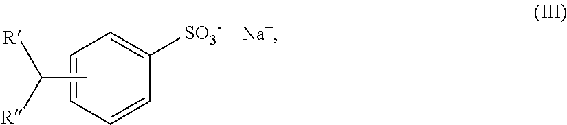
[Na+].C1([SO3-])=CC=CC=C1.CC([R])[R]
